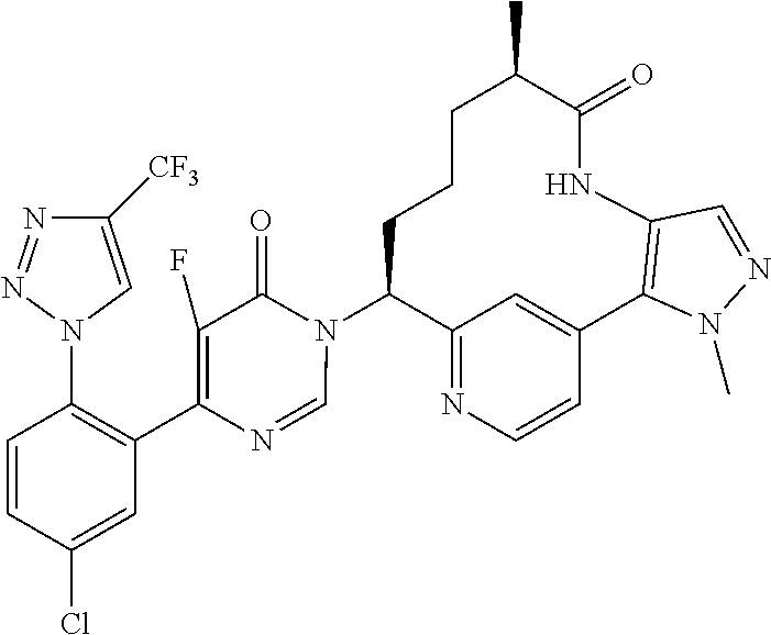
C12=NC=CC(=C1)C1=C(NC(=O)C(C)CCCC2N2C(=O)C(F)=C(C3=C(N4C=C([CF3])N=N4)C=CC(Cl)=C3)N=C2)C=NN1C
